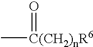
O=[C(CH2)nR6]C
